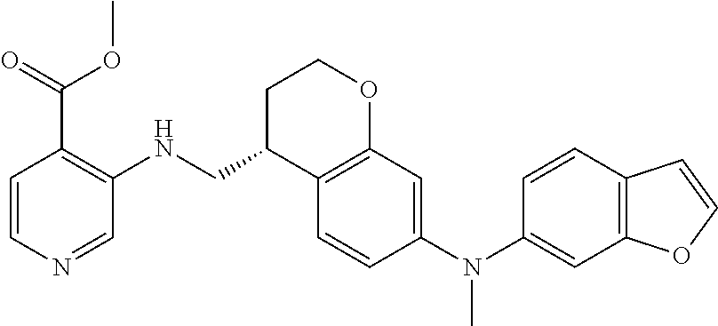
C1=CC(N(C2=CC3=C(C=C2)C=CO3)C)=CC2=C1C(CNC1=C(C(OC)=O)C=CN=C1)CCO2
